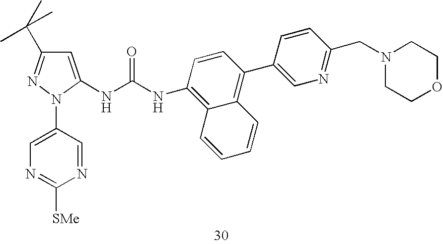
C1=C(N2C(NC(=O)NC3=C4C(=C(C5=CN=C(CN6CCOCC6)C=C5)C=C3)C=CC=C4)=CC(C(C)(C)C)=N2)C=NC([SMe])=N1
